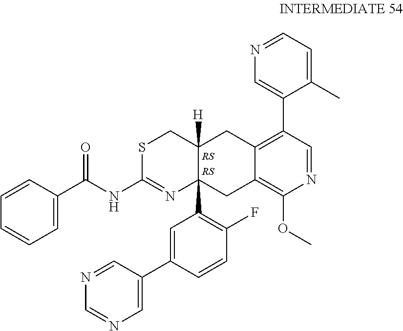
S1C(NC(C2=CC=CC=C2)=O)=NC2(C3=C(F)C=CC(C4=CN=CN=C4)=C3)C([H])(C1)CC1=C(C3=CN=CC=C3C)C=NC(OC)=C1C2
